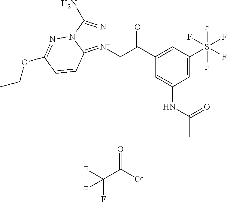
C1=C(S(F)(F)(F)(F)F)C=C(C(C[N+]2=C3N(C(N)=N2)N=C(OCC)C=C3)=O)C=C1NC(C)=O.FC(C([O-])=O)(F)F
